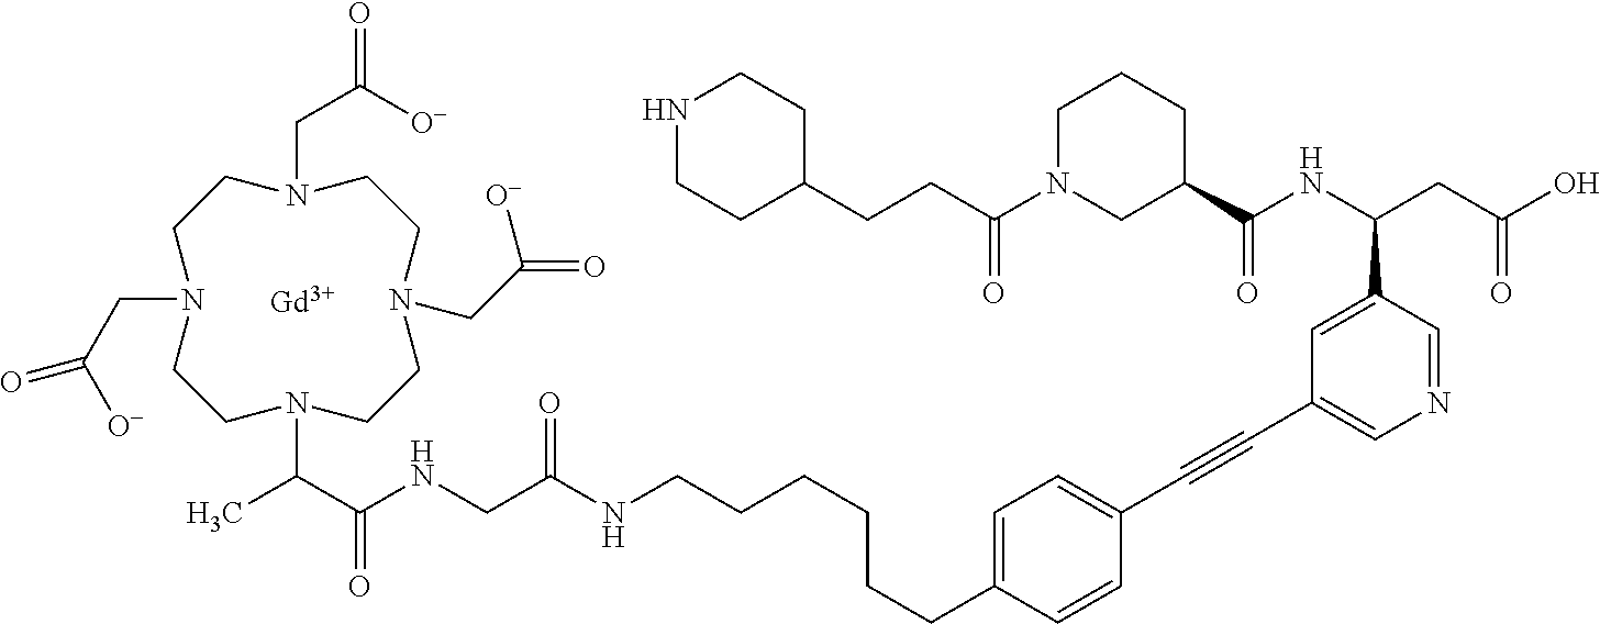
N1CCC(CCC(N2CC(C(=O)NC(C3=CC(C#CC4=CC=C(CCCCCCNC(=O)CNC(=O)C(N5CCN(CC([O-])=O)CCN(CC([O-])=O)CCN(CC([O-])=O)CC5)C)C=C4)=CN=C3)CC(=O)O)CCC2)=O)CC1.[Gd]
